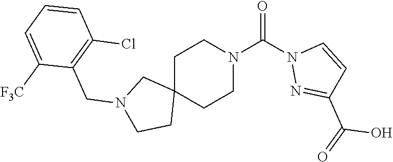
O=C(N1CCC2(CC1)CN(CC1=C(Cl)C=CC=C1[F3C])CC2)N1N=C(C(O)=O)C=C1
